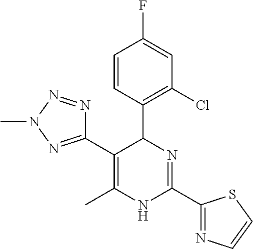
C1=CC(C2C(C3=NN(C)N=N3)=C(C)NC(C3=NC=CS3)=N2)=C(Cl)C=C1F
